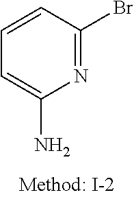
N1=C(Br)C=CC=C1N
